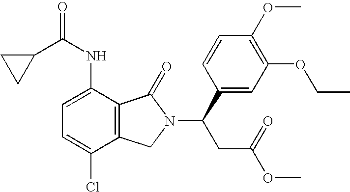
C1=C(NC(=O)C2CC2)C2=C(C(Cl)=C1)CN(C(C1=CC(OCC)=C(OC)C=C1)CC(OC)=O)C2=O
